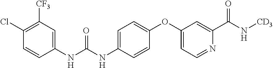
C1(OC2=CC=NC(C(N[CD3])=O)=C2)=CC=C(NC(NC2=CC([CF3])=C(Cl)C=C2)=O)C=C1
